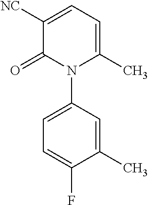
C1=C(N2C(C)=CC=C([NC])C2=O)C=C(C)C(F)=C1
